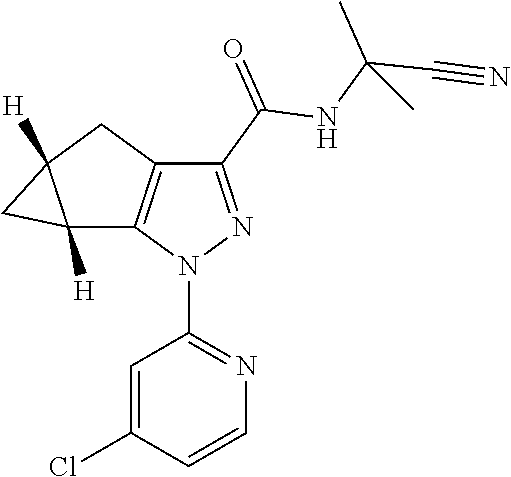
C12([H])C3=C(CC1([H])C2)C(C(=O)NC(C)(C)C#N)=NN3C1=NC=CC(Cl)=C1
